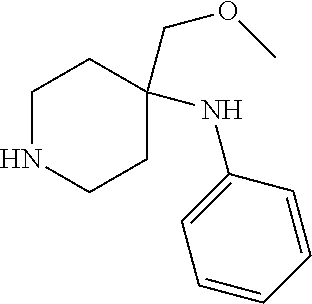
N1CCC(NC2=CC=CC=C2)(COC)CC1
